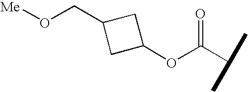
C1(OC(C(C)C)=O)CC(CO[Me])C1
